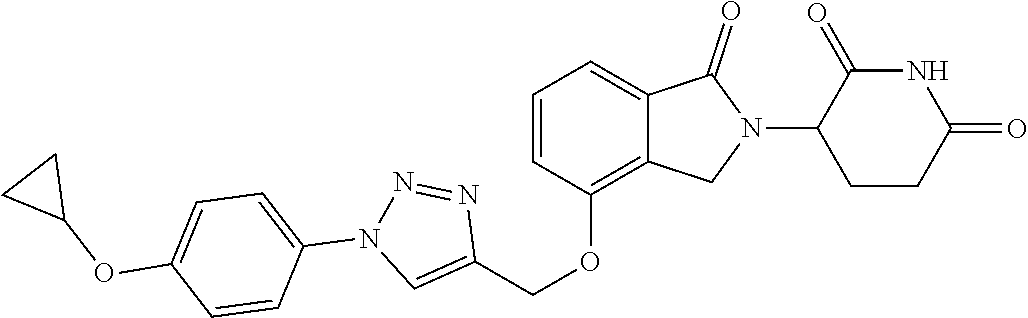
C1(OCC2=CN(C3=CC=C(OC4CC4)C=C3)N=N2)=C2C(=CC=C1)C(=O)N(C1CCC(=O)NC1=O)C2
